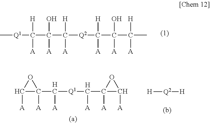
C[Q1]C(C(O)([A])C([H])([A])[Q2]C(C(C(C)([A])[H])([A])O)([A])[H])([H])[A].[H].[H].C1([A])C([A])(C([A])[Q1]C(C2([A])C([A])O2)[A])O1.[H][Q2][H]
